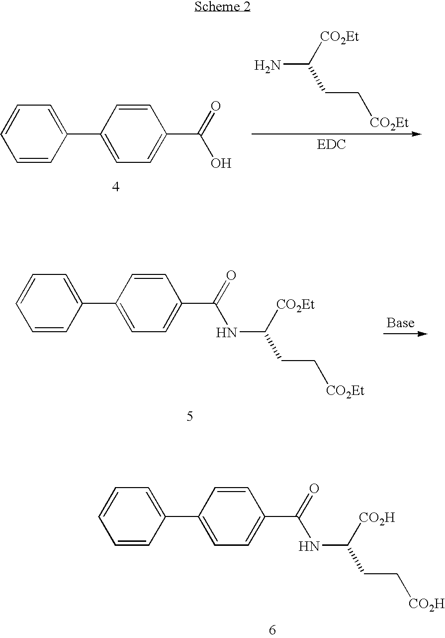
C1=CC(C2=CC=C(C(=O)NC([CO2H])CC[CO2H])C=C2)=CC=C1.C1=CC(C2=CC=C(C(=O)O)C=C2)=CC=C1.C(N)([CO2Et])CC[CO2Et].C1=CC(C2=CC=C(C(=O)NC([CO2Et])CC[CO2Et])C=C2)=CC=C1
